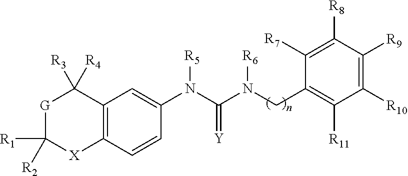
C12=C(C=CC(N(C(N(CC3=C([R11])C([R10])=C([R9])C([R8])=C3[R7])[R6])=[Y])[R5])=C1)[X]C([R1])([R2])[G]C2([R3])[R4]
